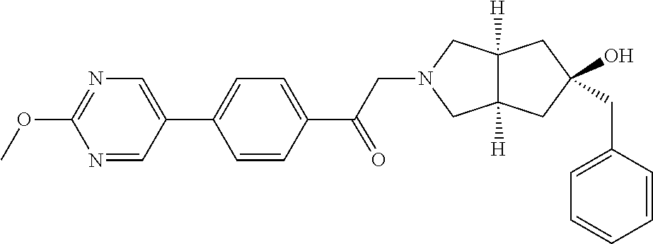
C1(CC2(O)CC3([H])C([H])(CN(CC(C4=CC=C(C5=CN=C(OC)N=C5)C=C4)=O)C3)C2)=CC=CC=C1
